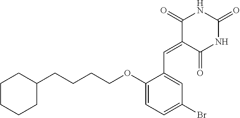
C1CCCC(CCCCOC2=CC=C(Br)C=C2C=C2C(=O)NC(=O)NC2=O)C1
